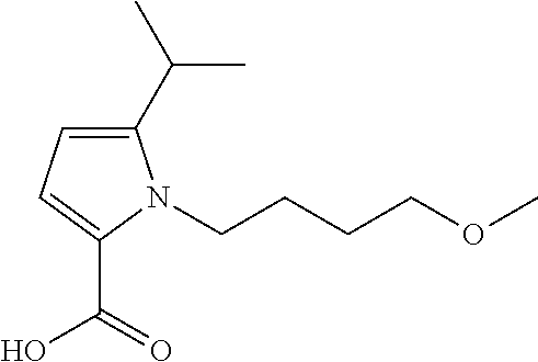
C1(C(C)C)=CC=C(C(=O)O)N1CCCCOC
